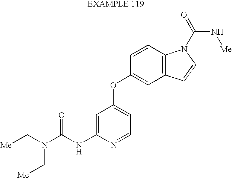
C(N(C(NC1=CC(OC2=CC3=C(C=C2)N(C(=O)N[Me])C=C3)=CC=N1)=O)C[Me])[Me]
